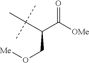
O=C([OMe])C(C(C)(C)C)CO[Me]
